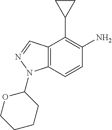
C1(N)=C(C2CC2)C2=C(N(C3CCCCO3)N=C2)C=C1
